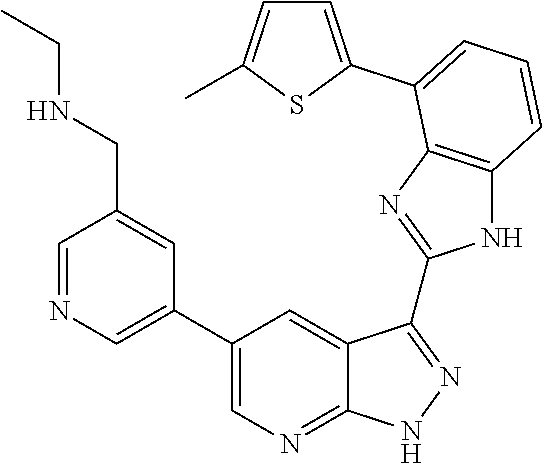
C1=NC=C(C2=CN=C3C(=C2)C(C2=NC4=C(N2)C=CC=C4C2=CC=C(C)S2)=NN3)C=C1CNCC
